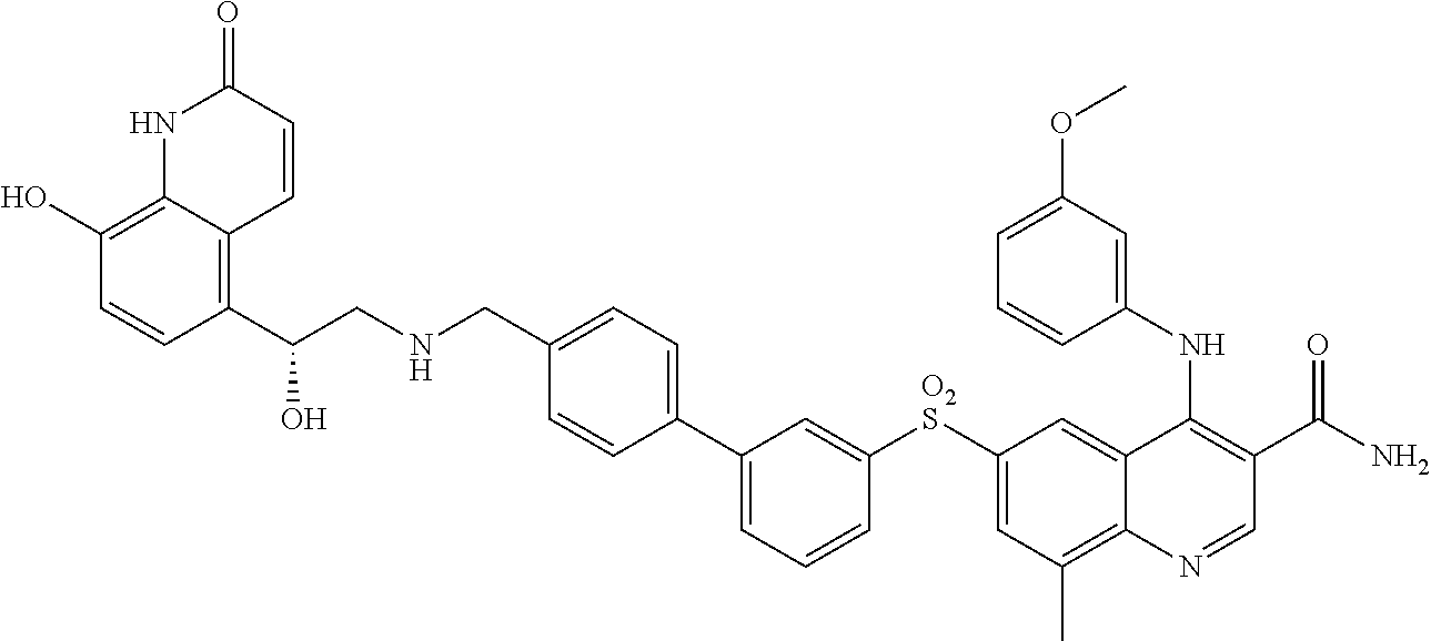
C1(C2=CC=C(CNCC(C3=C4C(=C(O)C=C3)NC(=O)C=C4)O)C=C2)=CC=CC([O2S]C2=CC(C)=C3C(=C2)C(NC2=CC(OC)=CC=C2)=C(C(=O)N)C=N3)=C1
